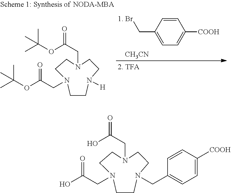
C(C1=CC=C([COOH])C=C1)[1. Br].[ CH3CN].O(C(CN1CCN([H])CCN(CC(=O)OC(C)(C)C)CC1)=O)C(C)(C)C.OC(CN1CCN(CC2=CC=C([COOH])C=C2)CCN(CC(=O)O)CC1)=O
